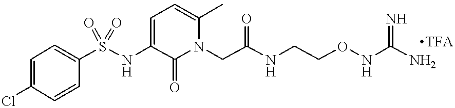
S(NC1=CC=C(C)N(CC(NCCONC(N)=N)=O)C1=O)(=O)(=O)C1=CC=C(Cl)C=C1.[TFA]
